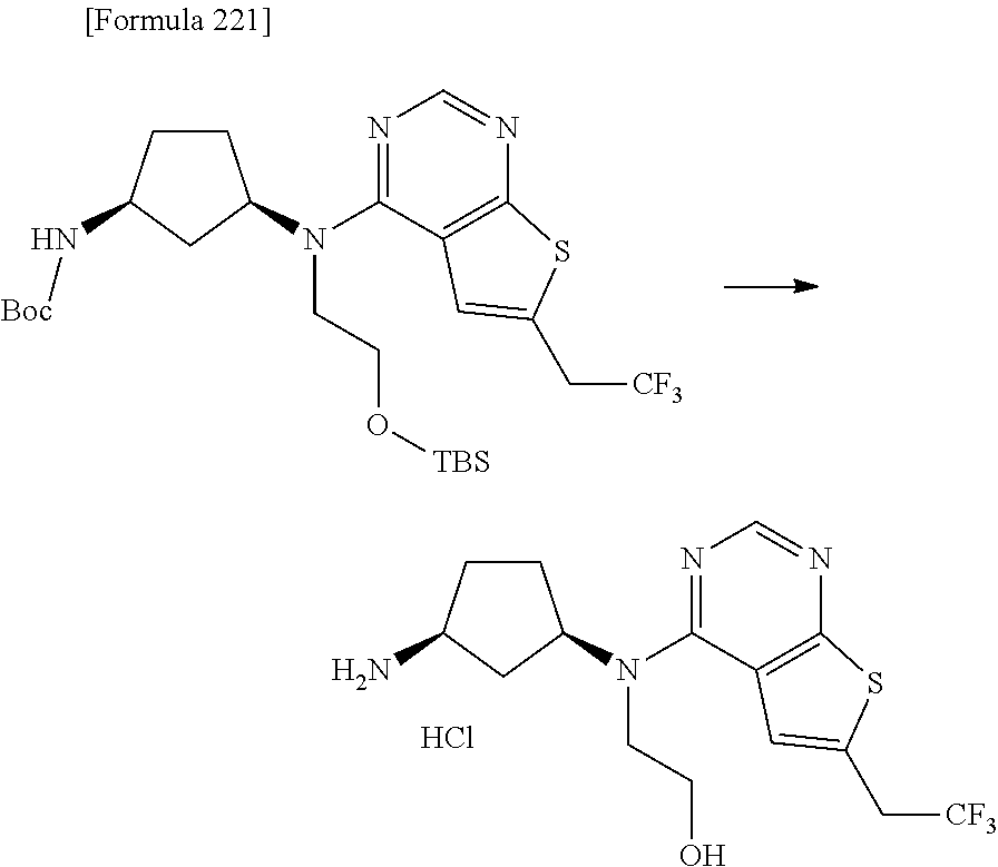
C1CC(N[Boc])CC1N(CCO[TBS])C1=NC=NC2=C1C=C(C[CF3])S2.C1CC(N)CC1N(CCO)C1=NC=NC2=C1C=C(C[CF3])S2.Cl
